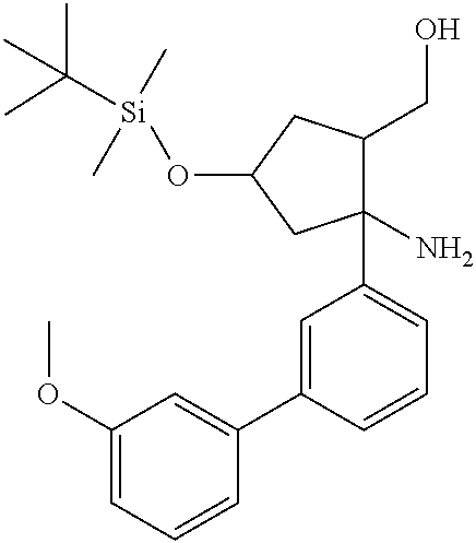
C1(OC)=CC=CC(C2=CC(C3(N)C(CO)CC(O[Si](C)(C)C(C)(C)C)C3)=CC=C2)=C1
